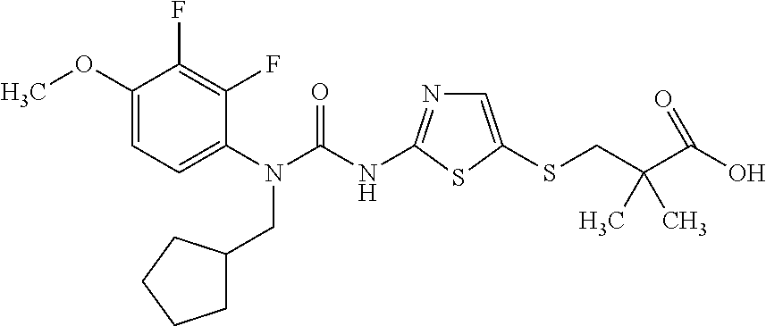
C1(OC)=CC=C(N(C(NC2=NC=C(SCC(C(O)=O)(C)C)S2)=O)CC2CCCC2)C(F)=C1F
